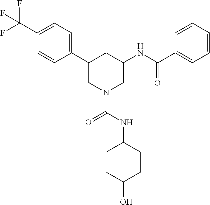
C1(C(F)(F)F)=CC=C(C2CN(C(NC3CCC(O)CC3)=O)CC(NC(C3=CC=CC=C3)=O)C2)C=C1
